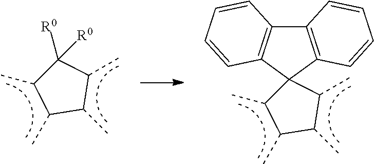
C1(C)C(C)C([R0])([R0])C(C)C1C.C12=C(C=CC=C1)C1(C3=C2C=CC=C3)C(C)C(C)C(C)C1C
